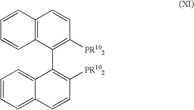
C12=C(C(C3=C([PR102])C=CC4=CC=CC=C34)=C([PR102])C=C1)C=CC=C2
